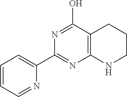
C1=CC=NC(C2=NC3=C(C(O)=N2)CCCN3)=C1
